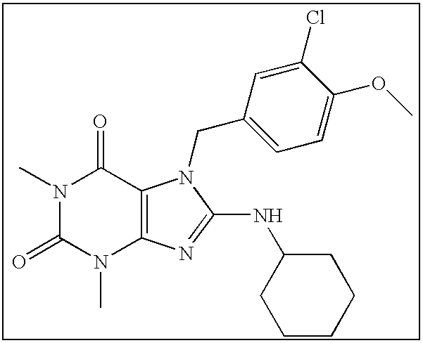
CN1C(=O)N(C)C2=C(C1=O)N(CC1=CC=C(OC)C(Cl)=C1)C(NC1CCCCC1)=N2
